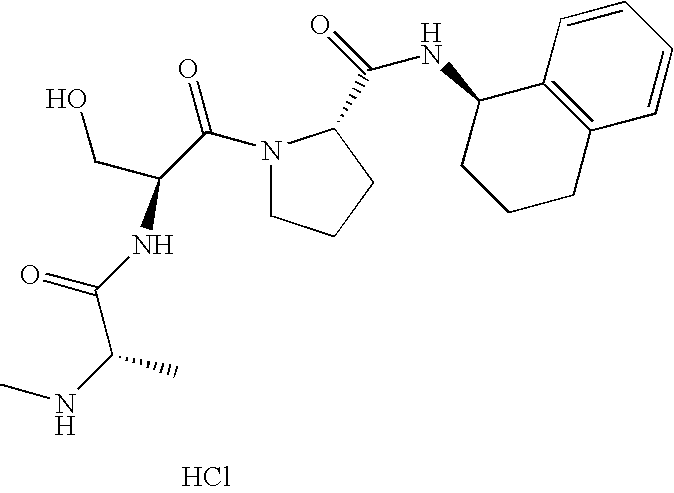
N1(C(C(CO)NC(C(NC)C)=O)=O)CCCC1C(=O)NC1CCCC2=C1C=CC=C2.Cl
